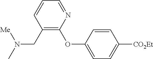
C1=CC(CN([Me])C)=C(OC2=CC=C([CO2Et])C=C2)N=C1
